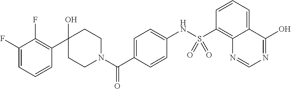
C1CN(C(C2=CC=C(NS(C3=C4C(=CC=C3)C(O)=NC=N4)(=O)=O)C=C2)=O)CCC1(O)C1=C(F)C(F)=CC=C1
